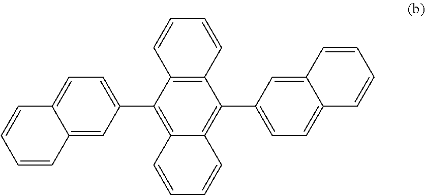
C12=C(C(C3=CC=C4C(=C3)C=CC=C4)=C3C(=C1C1=CC=C4C(=C1)C=CC=C4)C=CC=C3)C=CC=C2
